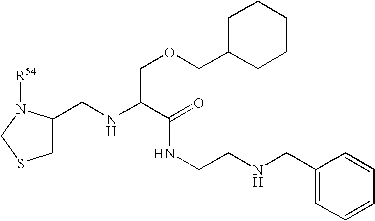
C1(CNC(C(=O)NCCNCC2=CC=CC=C2)COCC2CCCCC2)CSCN1[R54]
